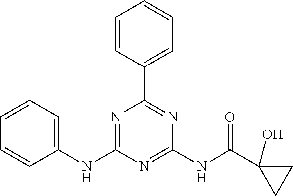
C1(NC2=NC(C3=CC=CC=C3)=NC(NC(=O)C3(O)CC3)=N2)=CC=CC=C1
